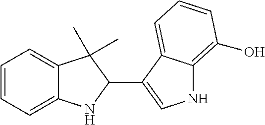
C1=CC=C2C(=C1)C(C)(C)C(C1=CNC3=C(O)C=CC=C13)N2
